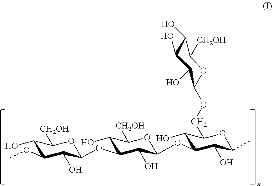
C1(O)C(OC)C(O)C(OC2C(O)C([CH2OH])OC(OC3C(O)C(COC4OC([CH2OH])C(O)C(O)C4O)OC(C)C3O)C2O)OC1[CH2OH]
